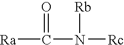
[Ra]C(=O)N([Rb])[Rc]
